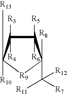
C1([R6])([R5])C([R4])([R3])C([R13])([R10])[R9]C1(C([R7])([R12])[R11])[R8]
